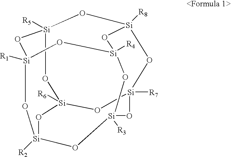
O1[Si]2([R5])O[Si]3([R8])O[Si]4([R7])O[Si]5([R3])O[Si]([R2])(O[Si]([R6])(O4)O2)O[Si]1([R1])O[Si]([R4])(O3)O5
